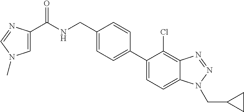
C1=C(C2=CC=C(CNC(=O)C3=CN(C)C=N3)C=C2)C(Cl)=C2C(=C1)N(CC1CC1)N=N2
